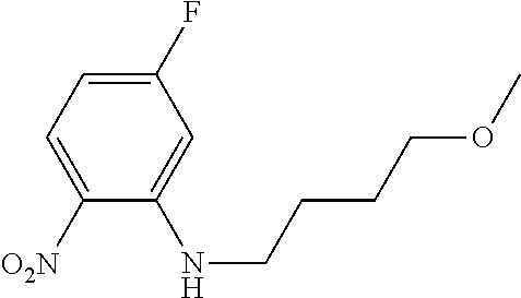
C1=C(NCCCCOC)C([O2N])=CC=C1F
